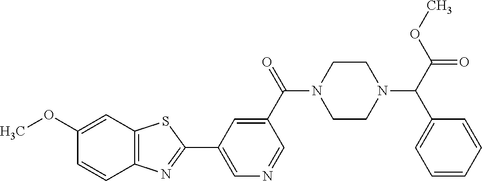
C1=C(C2=NC3=C(S2)C=C(OC)C=C3)C=C(C(=O)N2CCN(C(C(=O)OC)C3=CC=CC=C3)CC2)C=N1
